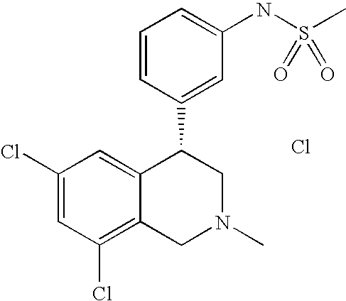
C1(Cl)=CC(Cl)=C2C(=C1)C(C1=CC(NS(C)(=O)=O)=CC=C1)CN(C)C2.Cl
